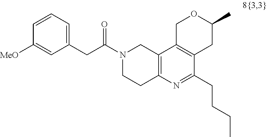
C(C(N1CCC2=C(C1)C1=C(C(CCCC)=N2)CC(C)OC1)=O)C1=CC=CC([MeO])=C1
